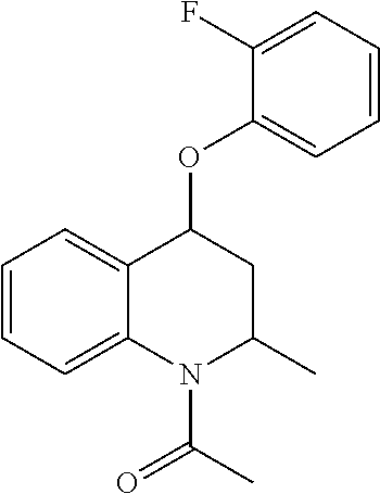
C1=CC=C2C(=C1)C(OC1=CC=CC=C1F)CC(C)N2C(C)=O
